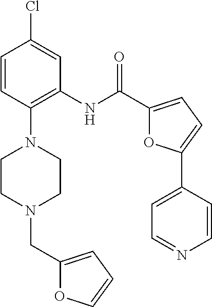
C1=CC(N2CCN(CC3=CC=CO3)CC2)=C(NC(C2=CC=C(C3=CC=NC=C3)O2)=O)C=C1Cl
